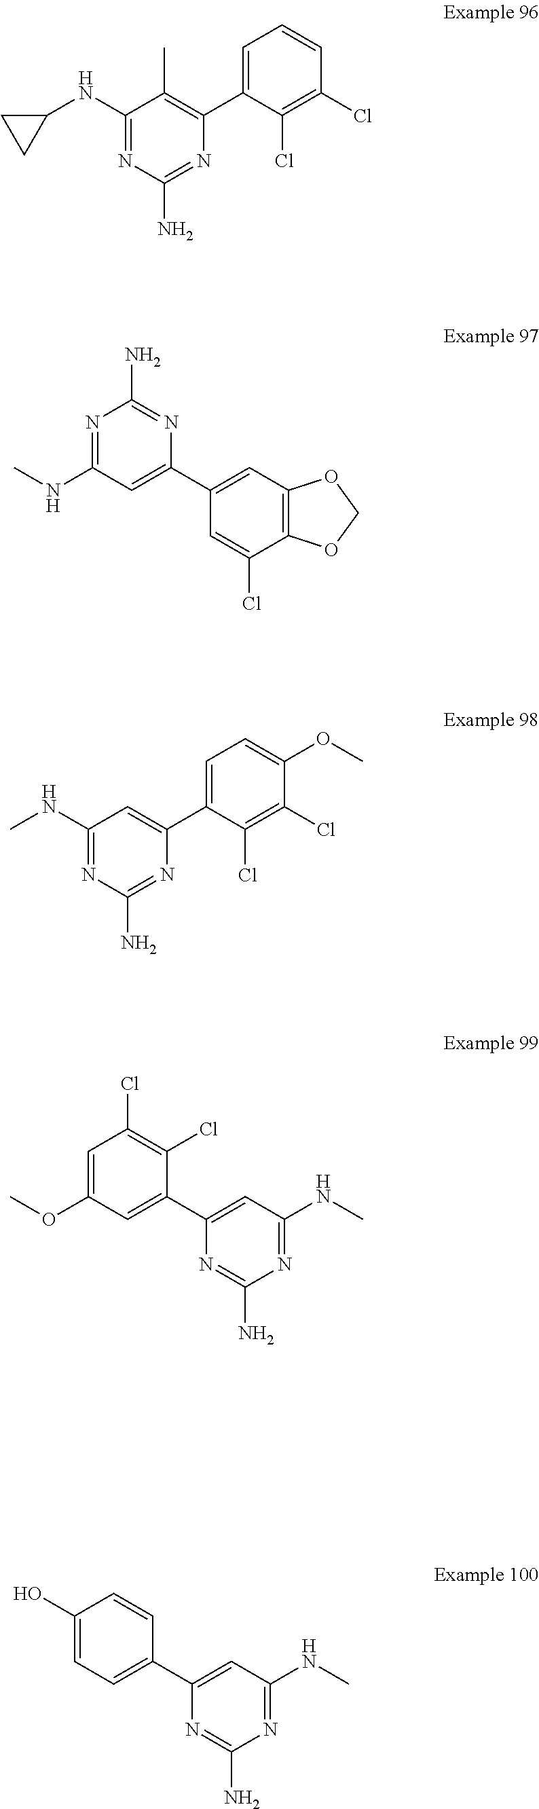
C1(Cl)=C(Cl)C(C2=C(C)C(NC3CC3)=NC(N)=N2)=CC=C1.N1=C(NC)C=C(C2=CC3=C(C(Cl)=C2)OCO3)N=C1N.C1(Cl)=C(Cl)C(C2=CC(NC)=NC(N)=N2)=CC=C1OC.C1(OC)=CC(Cl)=C(Cl)C(C2=CC(NC)=NC(N)=N2)=C1.C1=C(O)C=CC(C2=CC(NC)=NC(N)=N2)=C1
